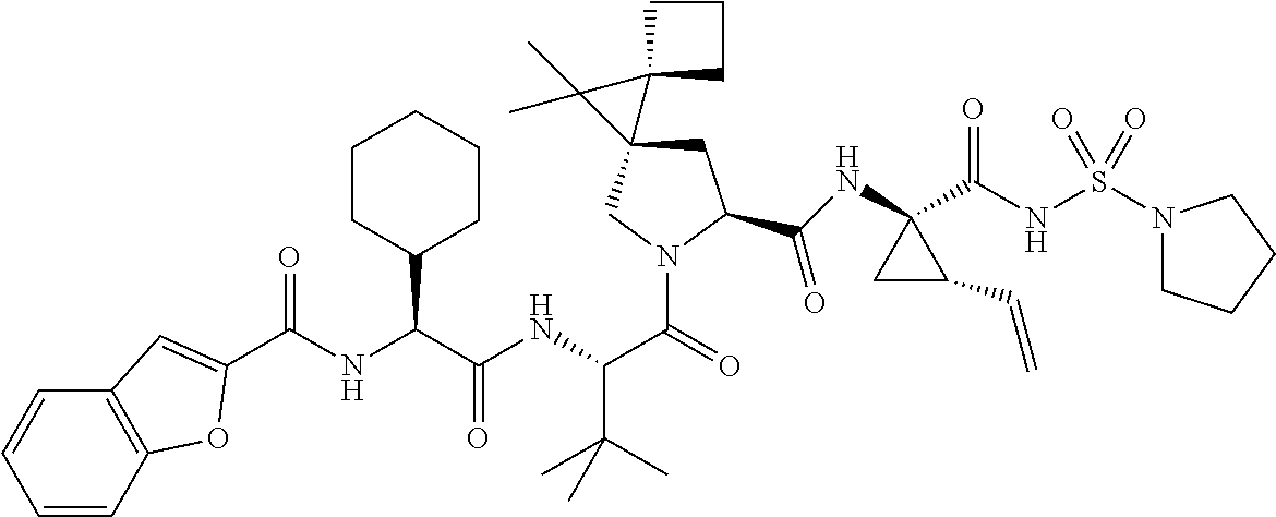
C(=O)(NC(C(NC(C(=O)N1CC2(CC1C(NC1(C(NS(N3CCCC3)(=O)=O)=O)CC1C=C)=O)C1(C2(C)C)CCC1)C(C)(C)C)=O)C1CCCCC1)C1=CC2=C(C=CC=C2)O1
